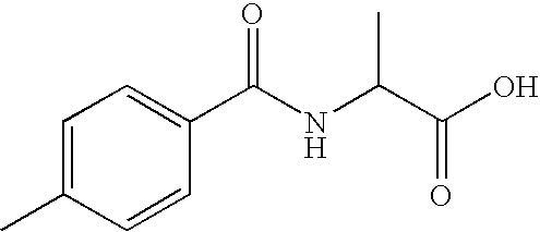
C1=C(C)C=CC(C(NC(C(O)=O)C)=O)=C1
